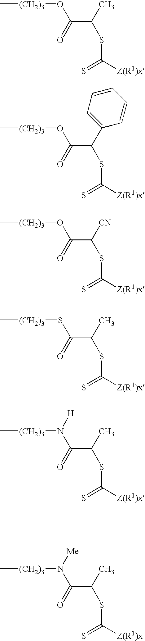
C[(CH2)3]OC(C(C)SC(=S)[Z(R1)x])=O.C[(CH2)3]OC(C(C1=CC=CC=C1)SC(=S)[Z(R1)x])=O.C[(CH2)3]OC(C([CN])SC(=S)[Z(R1)x])=O.C[(CH2)3]SC(C(C)SC(=S)[Z(R1)x])=O.C[(CH2)3]N(C(C(C)SC(=S)[Z(R1)x])=O)[H].C[(CH2)3]N(C(C(C)SC(=S)[Z(R1)x])=O)[Me]
